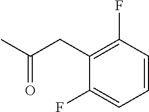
CC(CC1=C(F)C=CC=C1F)=O
